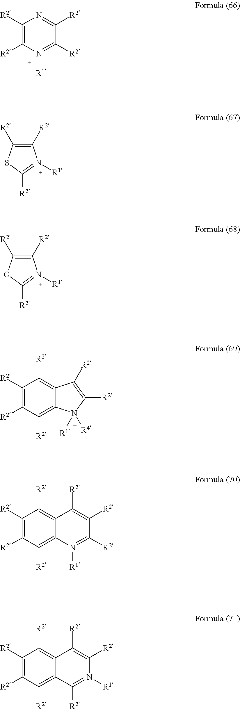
C1([R2])=C([R2])C([R2])=C2C(=C1[R2])C([R2])=C([R2])C([R2])=N2[R1].C1([R2])=C([R2])C([R2])=C2C(=C1[R2])C([R2])=C([R2])N([R1])=C2[R2].C1([R2])=C([R2])N([R1])=C([R2])C([R2])=N1.C1([R2])=C([R2])SC([R2])=N1[R1].C1([R2])=C([R2])OC([R2])=N1[R1].C1([R2])=C([R2])C([R2])=C2C(=C1[R2])C([R2])=C([R2])N2([R1])[R4]
